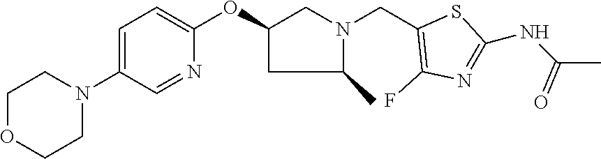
C1=C(N2CCOCC2)C=NC(OC2CN(CC3=C(F)N=C(NC(C)=O)S3)C(C)C2)=C1
